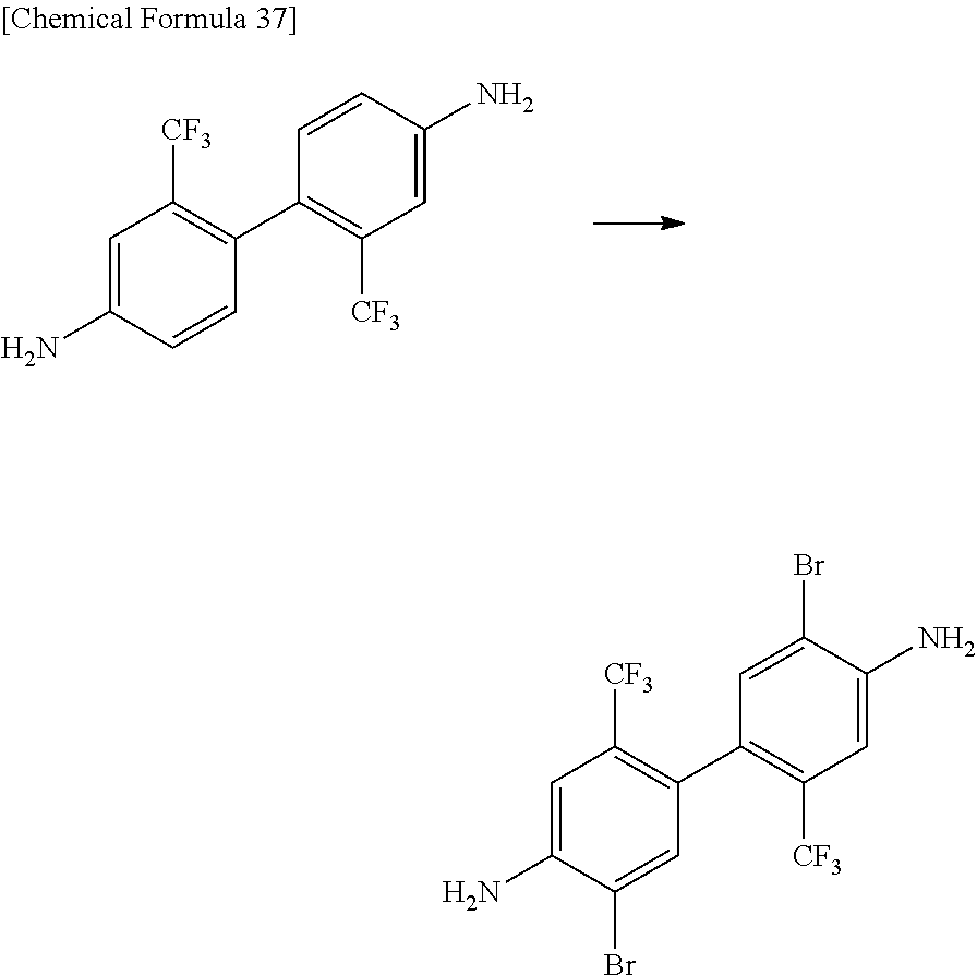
C1=C(N)C=CC(C2=C([CF3])C=C(N)C=C2)=C1[CF3].C1=C(N)C(Br)=CC(C2=C([CF3])C=C(N)C(Br)=C2)=C1[CF3]
